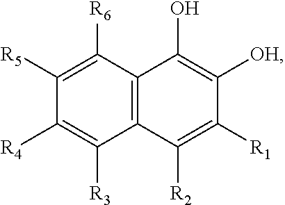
C1([R5])=C([R6])C2=C(C([R3])=C1[R4])C([R2])=C([R1])C([OH])=C2O
